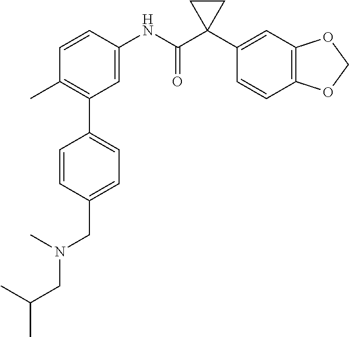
C1=C(NC(C2(C3=CC4=C(C=C3)OCO4)CC2)=O)C=CC(C)=C1C1=CC=C(CN(CC(C)C)C)C=C1
